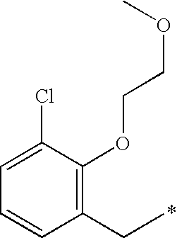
C1(CC)=C(OCCOC)C(Cl)=CC=C1
